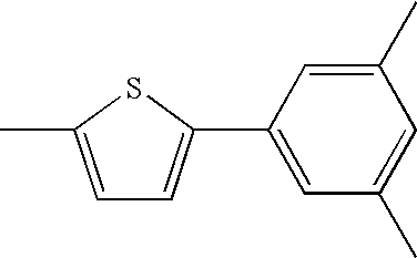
C1(C)=CC(C2=CC=C(C)S2)=CC(C)=C1
